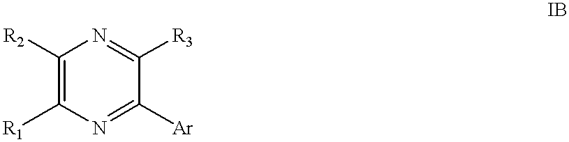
C1([R2])=C([R1])N=C([Ar])C([R3])=N1
